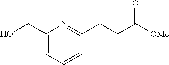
C1(CO)=CC=CC(CCC([OMe])=O)=N1
